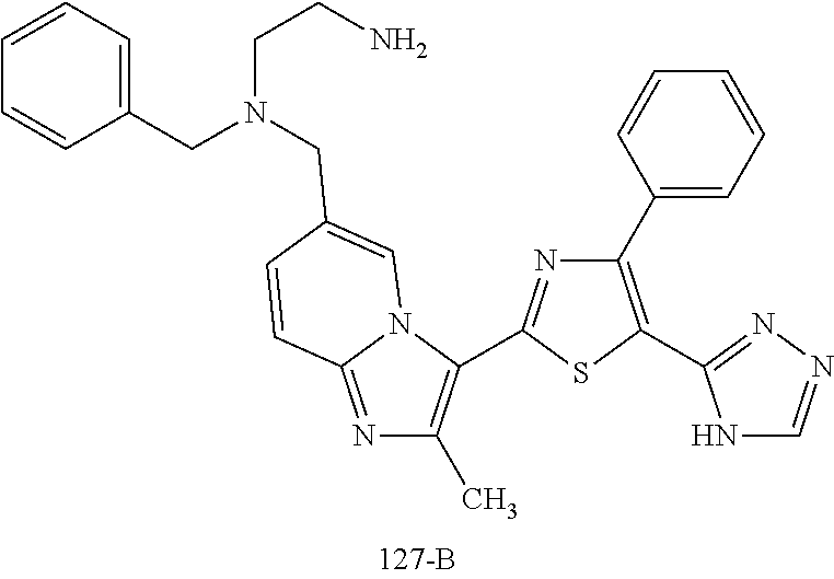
N1=C2N(C(C3=NC(C4=CC=CC=C4)=C(C4=NN=CN4)S3)=C1C)C=C(CN(CCN)CC1=CC=CC=C1)C=C2
